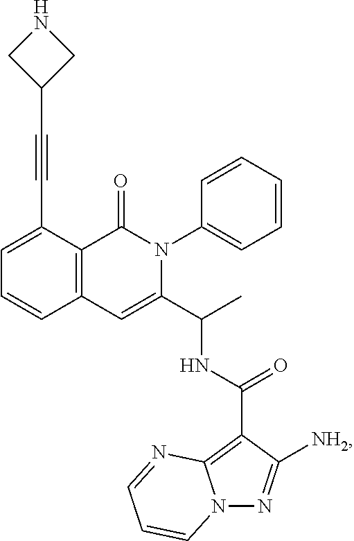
C1=C(C#CC2CNC2)C2=C(C=C1)C=C(C(C)NC(C1=C3N(N=C1[NH2])C=CC=N3)=O)N(C1=CC=CC=C1)C2=O
